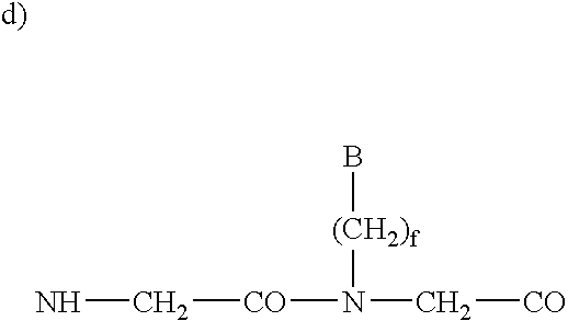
NC[CO]N([(CH2)f]B)C[CO]
